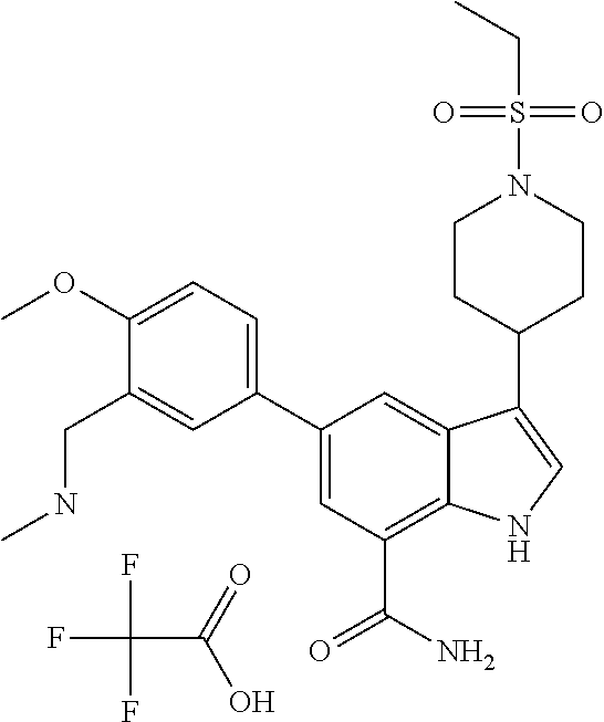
FC(F)(F)C(O)=O.C1(C2=CC=C(OC)C(CNC)=C2)=CC(C(N)=O)=C2C(=C1)C(C1CCN(S(CC)(=O)=O)CC1)=CN2
